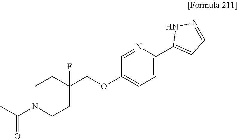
C1CN(C(C)=O)CCC1(F)COC1=CC=C(C2=CC=NN2)N=C1
